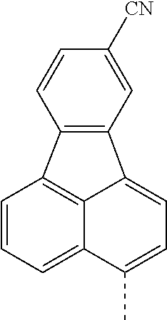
C1=CC=C2C3=C1C1=C(C3=CC=C2C)C=C([CN])C=C1
